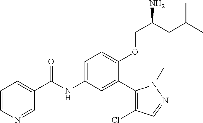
C1=CN=CC(C(=O)NC2=CC=C(OCC(N)CC(C)C)C(C3=C(Cl)C=NN3C)=C2)=C1
